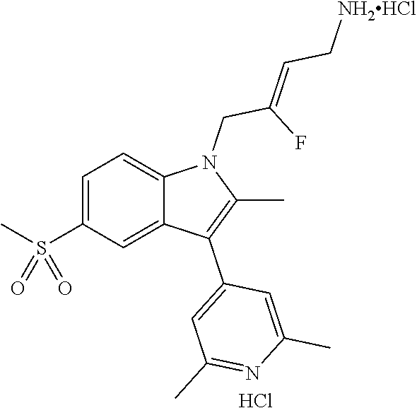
C1=C(S(C)(=O)=O)C=C2C(=C1)N(CC(F)=CC[NH2HCl])C(C)=C2C1=CC(C)=NC(C)=C1.Cl
